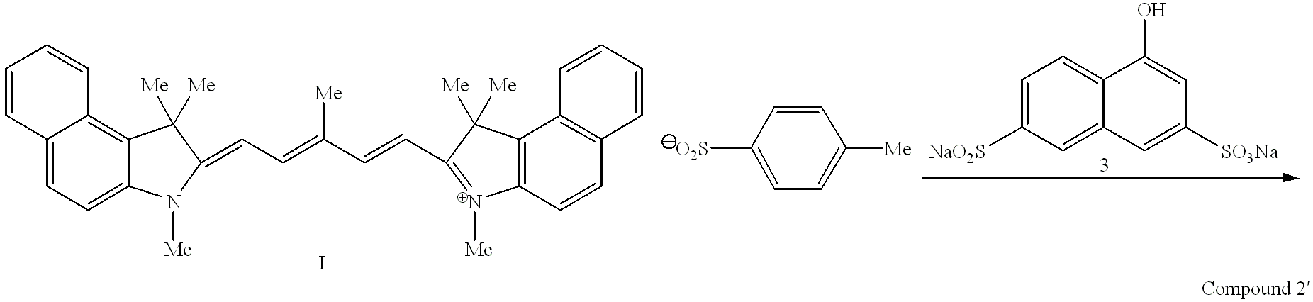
C12=CC=C3C(=C1C=CC=C2)C([Me])([Me])C(=CC=C(C=CC1=N([Me])C2=C(C4=C(C=C2)C=CC=C4)C1([Me])[Me])[Me])N3[Me].[O2S]C1=CC=C([Me])C=C1.C1=C([NaO2S])C=C2C(=C1)C(O)=CC([SO3Na])=C2
